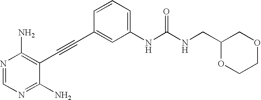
N1=CN=C(N)C(C#CC2=CC(NC(NCC3OCCOC3)=O)=CC=C2)=C1N
